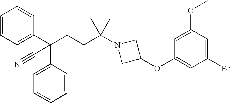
C1=CC=C(C(CCC(N2CC(OC3=CC(Br)=CC(OC)=C3)C2)(C)C)(C2=CC=CC=C2)C#N)C=C1
